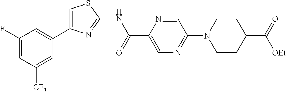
C1(F)=CC([CF3])=CC(C2=CSC(NC(C3=CN=C(N4CCC(C(=O)[OEt])CC4)C=N3)=O)=N2)=C1
